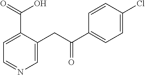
C1=NC=C(CC(=O)C2=CC=C(Cl)C=C2)C(C(=O)O)=C1
